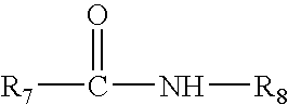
[R7]C(N[R8])=O
